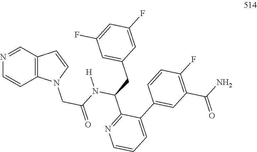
N1=CC2=C(C=C1)N(CC(=O)N([H])C(CC1=CC(F)=CC(F)=C1)C1=NC=CC=C1C1=CC(C(N)=O)=C(F)C=C1)C=C2
